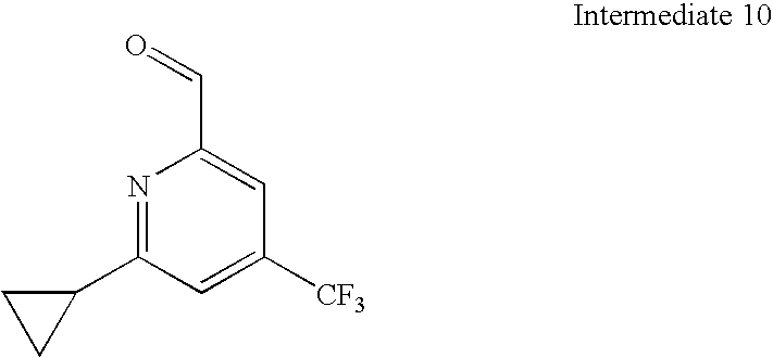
N1=C(C2CC2)C=C([CF3])C=C1C=O
